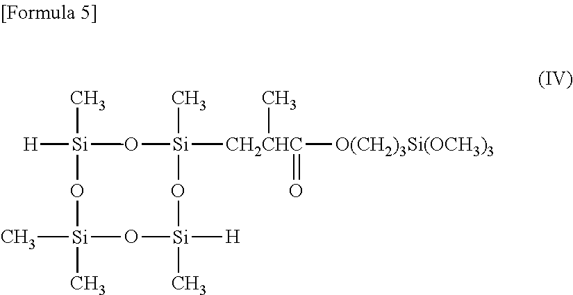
[H][Si]1(C)(C)O[Si]([CH2CHC](C)([O(CH2)3Si(OCH3)3])=O)(C)O[Si]([H])(C)O[Si](C)(C)O1
